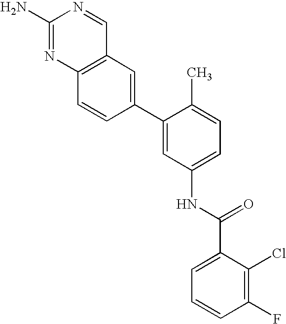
C1(N)=NC2=C(C=N1)C=C(C1=CC(NC(C3=CC=CC(F)=C3Cl)=O)=CC=C1C)C=C2
